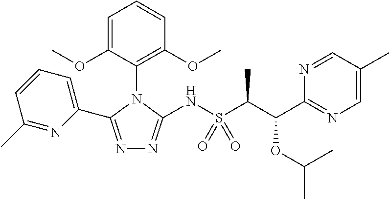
C1=C(OC)C(N2C(NS(C(C(C3=NC=C(C)C=N3)OC(C)C)C)(=O)=O)=NN=C2C2=CC=CC(C)=N2)=C(OC)C=C1
